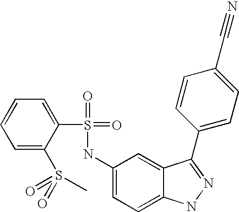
C1=CC=C(S(=O)(=O)C)C(S(=O)(=O)NC2=CC=C3C(=C2)C(C2=CC=C(C#N)C=C2)=NN3)=C1
